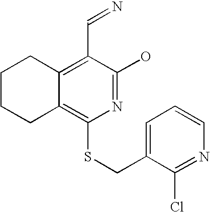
C1CCC2=C(SCC3=CC=CN=C3Cl)N=C(O)C(C=N)=C2C1
